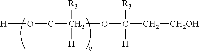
[H]OCC(OC([H])([R3])C[CH2OH])([R3])[H]
